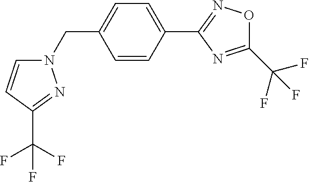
N1(CC2=CC=C(C3=NOC(C(F)(F)F)=N3)C=C2)C=CC(C(F)(F)F)=N1
